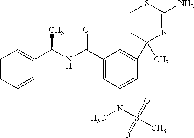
C1(C(NC(C2=CC=CC=C2)C)=O)=CC(N(S(C)(=O)=O)C)=CC(C2(C)N=C(N)SCC2)=C1
